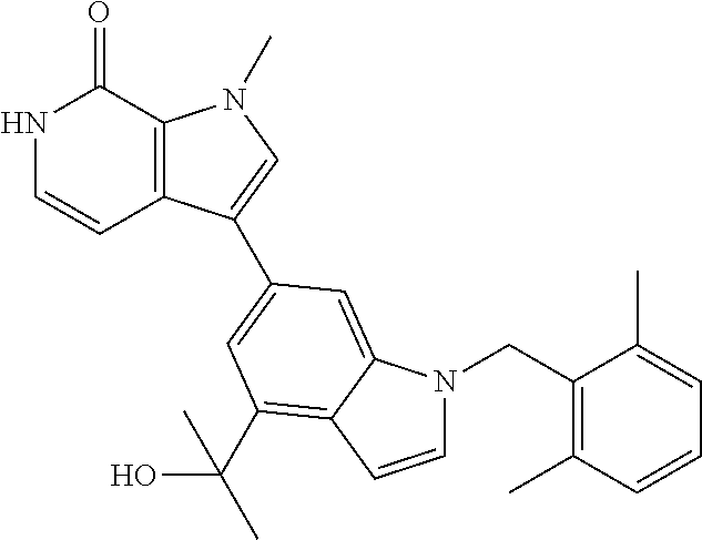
N1C=CC2=C(C1=O)N(C)C=C2C1=CC(C(O)(C)C)=C2C(=C1)N(CC1=C(C)C=CC=C1C)C=C2
